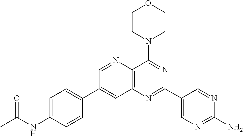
C1=C(NC(C)=O)C=CC(C2=CC3=C(C(N4CCOCC4)=NC(C4=CN=C(N)N=C4)=N3)N=C2)=C1
